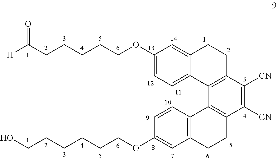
C1(OCCCCCC([H])=O)=CC=C2C(=C1)CCC1=C2C2=C(C([CN])=C1[CN])CCC1=C2C=CC(OCCCCCCO)=C1
